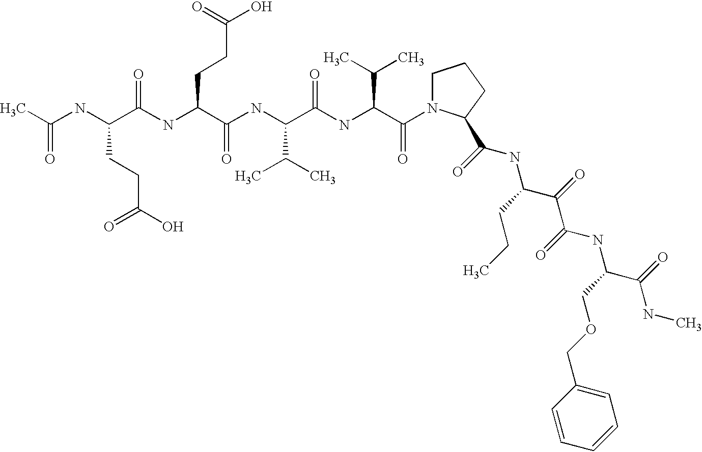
CC(NC(C(NC(C(NC(C(NC(C(=O)N1CCCC1C(=O)NC(CCC)C(C(NC(C(NC)=O)COCC1=CC=CC=C1)=O)=O)C(C)C)=O)C(C)C)=O)CCC(O)=O)=O)CCC(O)=O)=O
